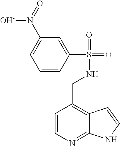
C1=CN=C2C(=C1CNS(=O)(=O)C1=CC([N+](=O)[O-])=CC=C1)C=CN2
